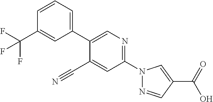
C1=C(C(F)(F)F)C=CC=C1C1=CN=C(N2N=CC(C(O)=O)=C2)C=C1C#N
